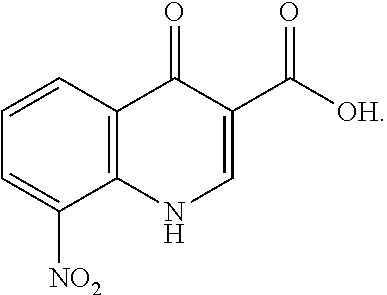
C1=CC2=C(C([NO2])=C1)NC=C(C([OH])=O)C2=O
